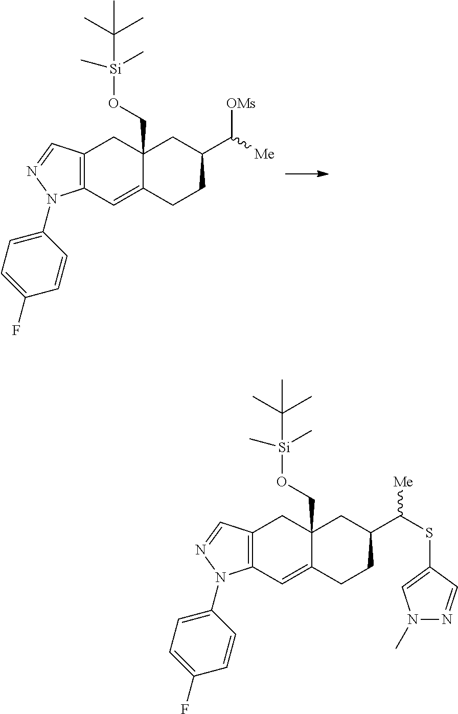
C12=C(C=C3C(CO[Si](C)(C)C(C)(C)C)(C1)CC(C([Me])[OMs])CC3)N(C1=CC=C(F)C=C1)N=C2.C12=C(C=C3C(CO[Si](C)(C)C(C)(C)C)(C1)CC(C(SC1=CN(C)N=C1)[Me])CC3)N(C1=CC=C(F)C=C1)N=C2
